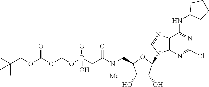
C1(O)C(O)C(N2C3=C(C(NC4CCCC4)=NC(Cl)=N3)N=C2)OC1CN(C(CP(OCOC(OCC(C)(C)C)=O)(=O)O)=O)[Me]
